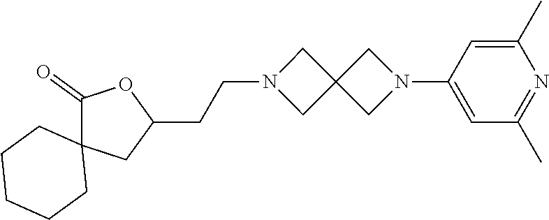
N1(CCC2OC(=O)C3(C2)CCCCC3)CC2(C1)CN(C1=CC(C)=NC(C)=C1)C2
